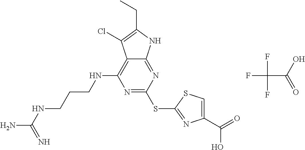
N1=C(SC2=NC(C(=O)O)=CS2)N=C2C(=C1NCCCNC(N)=N)C(Cl)=C(CC)N2.FC(C(=O)O)(F)F
